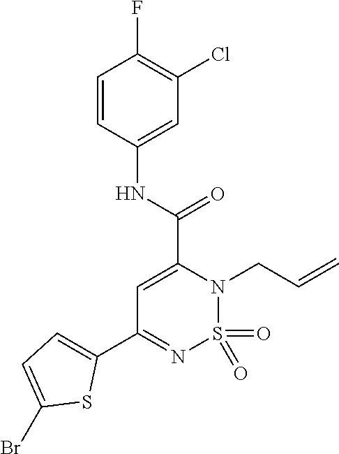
C1=C(C(NC2=CC(Cl)=C(F)C=C2)=O)N(CC=C)S(=O)(=O)N=C1C1=CC=C(Br)S1
